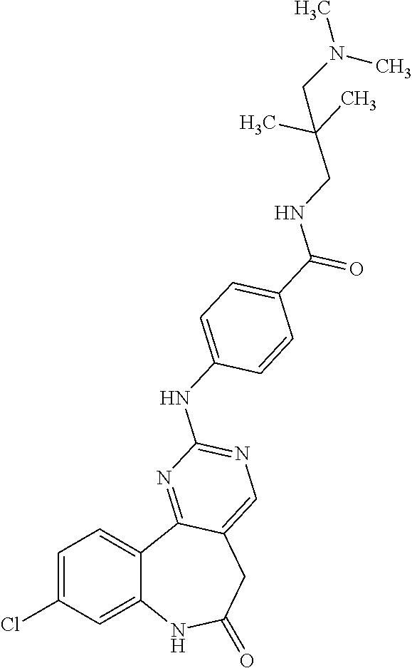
C1=C(Cl)C=C2C(=C1)C1=NC(NC3=CC=C(C(NCC(C)(C)CN(C)C)=O)C=C3)=NC=C1CC(=O)N2
